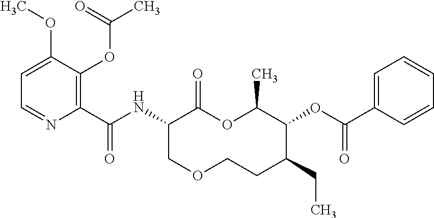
C1(C(NC2C(=O)OC(C)C(OC(C3=CC=CC=C3)=O)C(CC)CCOC2)=O)=C(OC(C)=O)C(OC)=CC=N1
